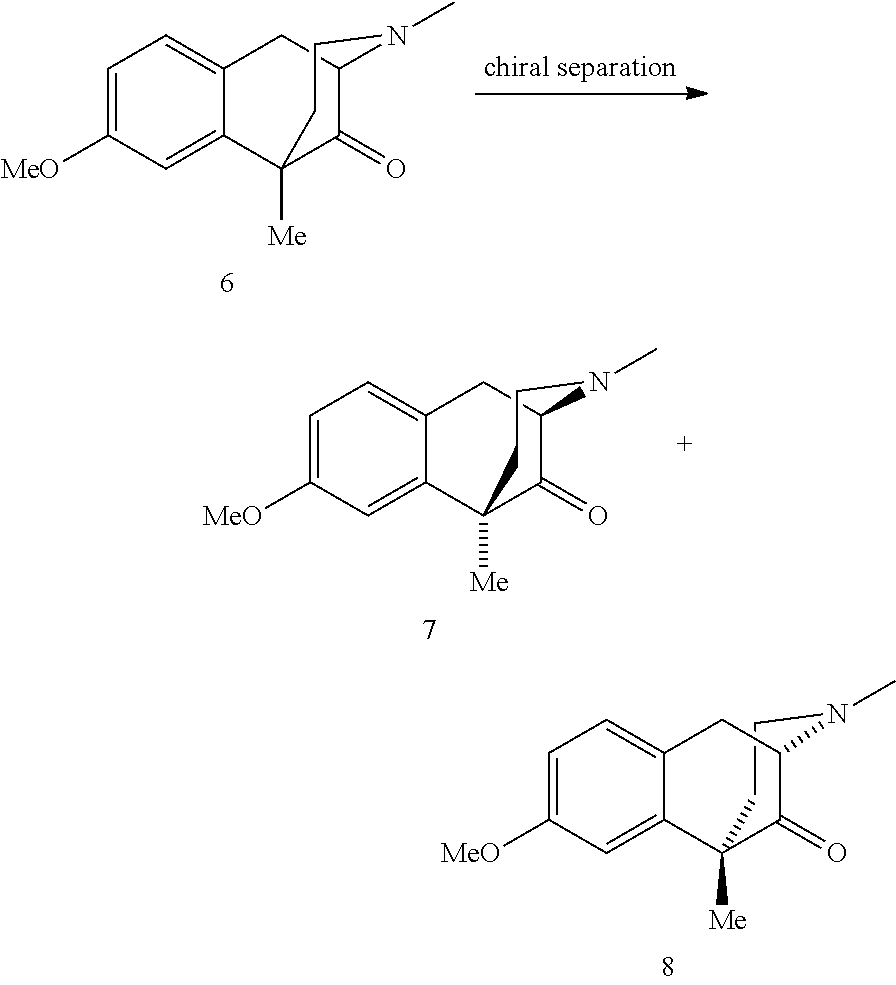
C1=C([MeO])C=C2C(=C1)CC1C(=O)C2([Me])CCN1C.C1=C([MeO])C=C2C(=C1)CC1C(=O)C2([Me])CCN1C.C1CN(C)C2C(=O)C1([Me])C1=CC([MeO])=CC=C1C2
